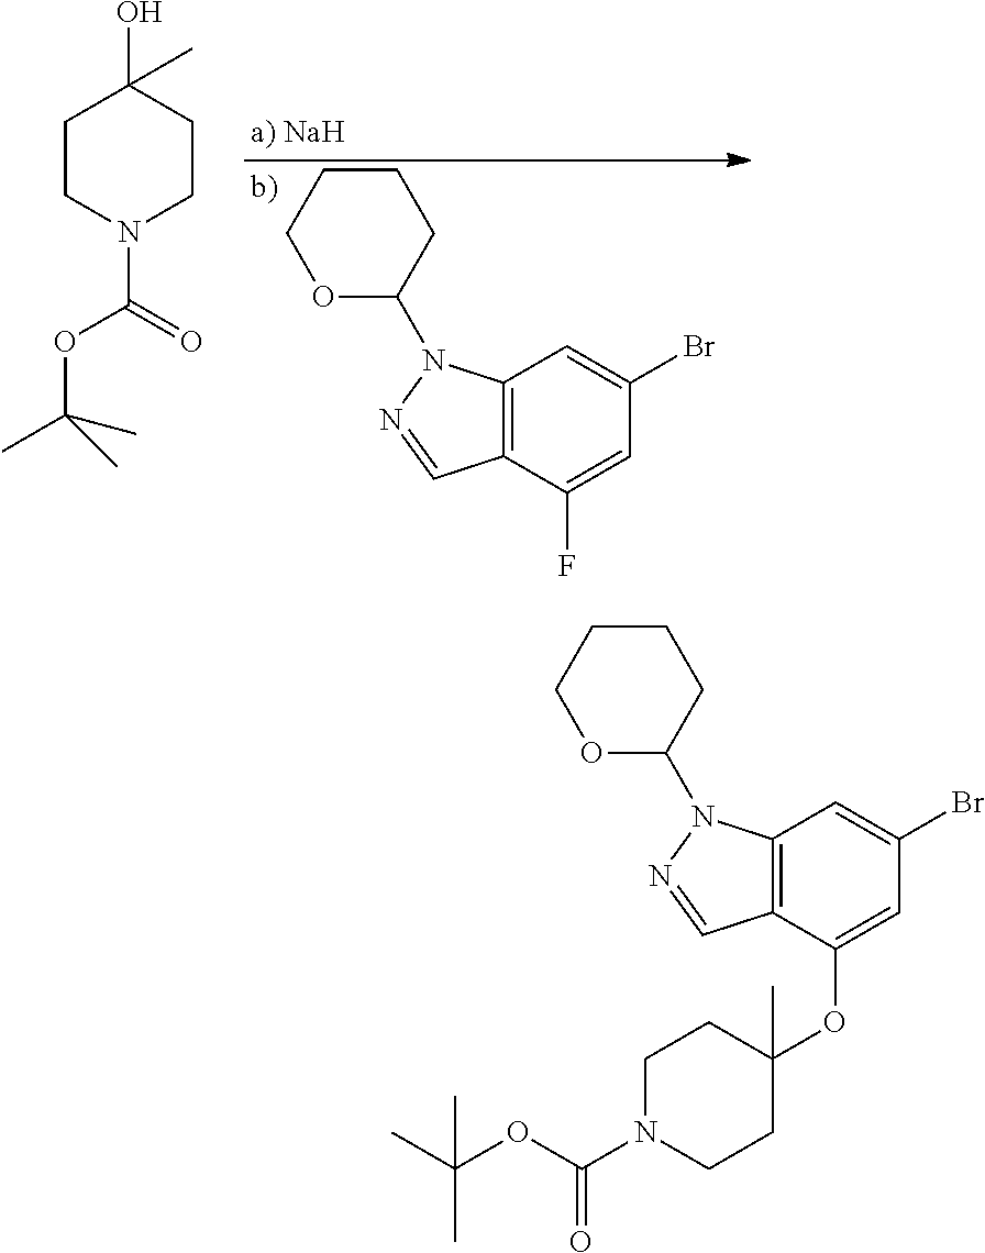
C1CCOC(N2C3=C(C(OC4(C)CCN(C(OC(C)(C)C)=O)CC4)=CC(Br)=C3)C=N2)C1.C1CCOC(N2C3=C(C(F)=CC(Br)=C3)C=N2)C1.C1CN(C(OC(C)(C)C)=O)CCC1(O)C
